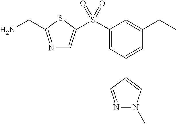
N1=C(CN)SC(S(C2=CC(C3=CN(C)N=C3)=CC(CC)=C2)(=O)=O)=C1
